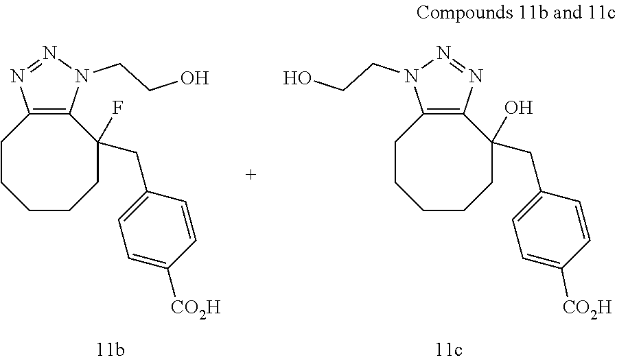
C1CCCCC(CC2=CC=C([CO2H])C=C2)(F)C2=C1N=NN2CCO.C1CCCCC(CC2=CC=C([CO2H])C=C2)(O)C2=C1N(CCO)N=N2
